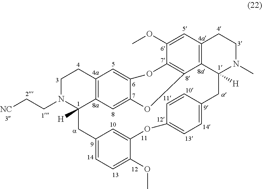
C1N(CC[NC])C2([H])C3=C(C1)C=C1C(=C3)OC3=C(O1)C(OC)=CC1=C3C([H])(N(C)CC1)CC1=CC=C(OC3=CC(=CC=C3OC)C2)C=C1
